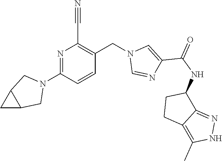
N1=C(N2CC3C(C2)C3)C=CC(CN2C=NC(C(NC3CCC4=C(C)NN=C34)=O)=C2)=C1C#N
